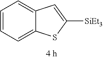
C1=CC=C2C(=C1)C=C([SiEt3])S2
